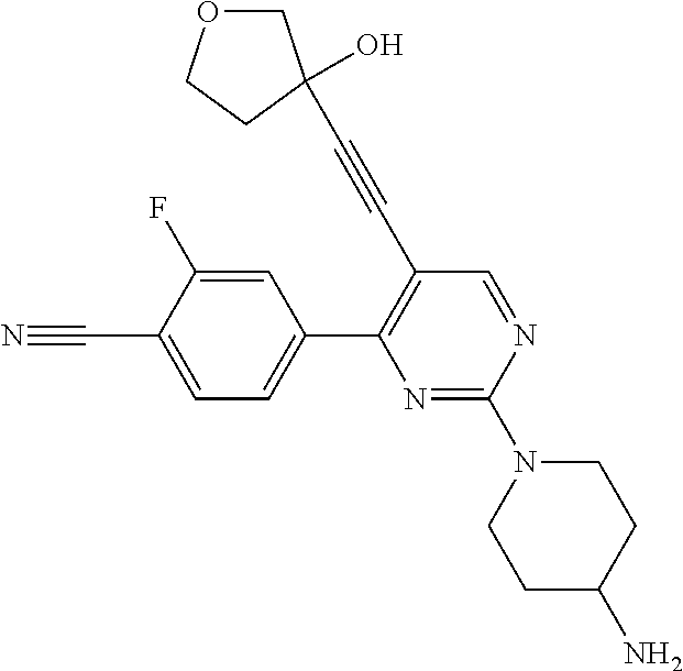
N1=C(N2CCC(N)CC2)N=CC(C#CC2(O)COCC2)=C1C1=CC=C(C#N)C(F)=C1
